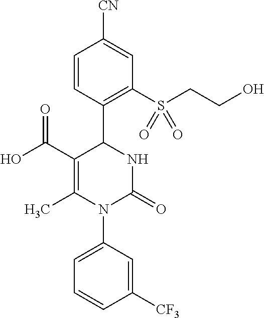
C1=CC(C2C(C(=O)O)=C(C)N(C3=CC=CC([CF3])=C3)C(=O)N2)=C(S(CCO)(=O)=O)C=C1[CN]
